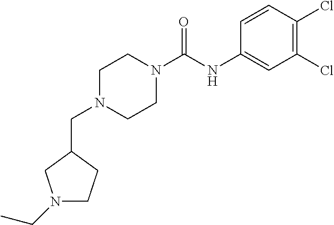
C1(Cl)=C(Cl)C=CC(NC(N2CCN(CC3CN(CC)CC3)CC2)=O)=C1
